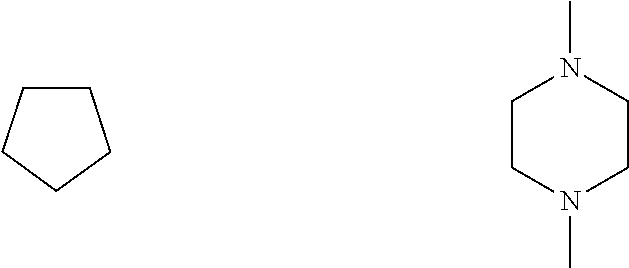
C1CCCC1.C1CN(C)CCN1C
